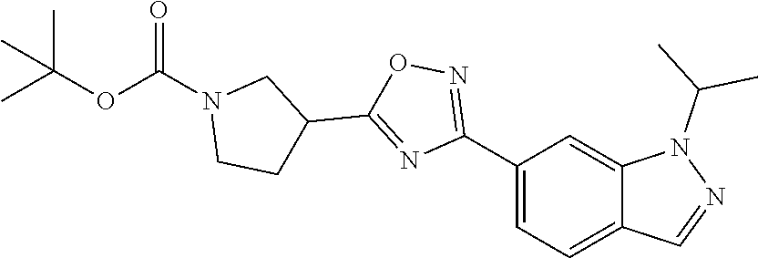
C12=CC=C(C3=NOC(C4CN(C(OC(C)(C)C)=O)CC4)=N3)C=C1N(C(C)C)N=C2
